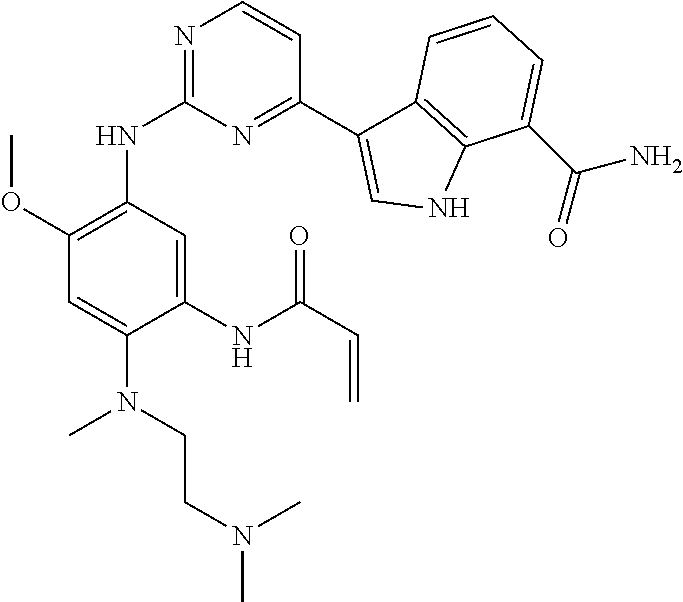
C1(NC2=NC=CC(C3=CNC4=C3C=CC=C4C(N)=O)=N2)=C(OC)C=C(N(CCN(C)C)C)C(NC(C=C)=O)=C1
